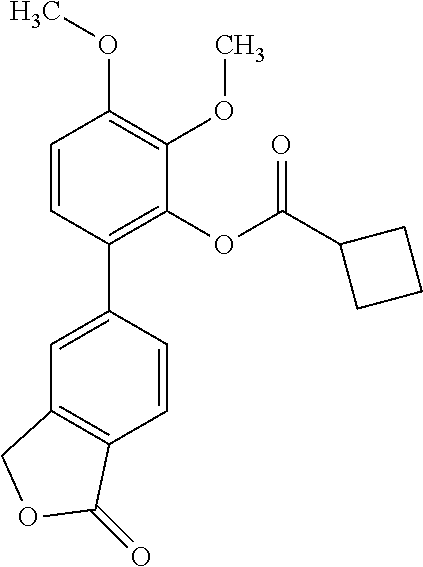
C1=CC(C2=CC3=C(C=C2)C(=O)OC3)=C(OC(C2CCC2)=O)C(OC)=C1OC
